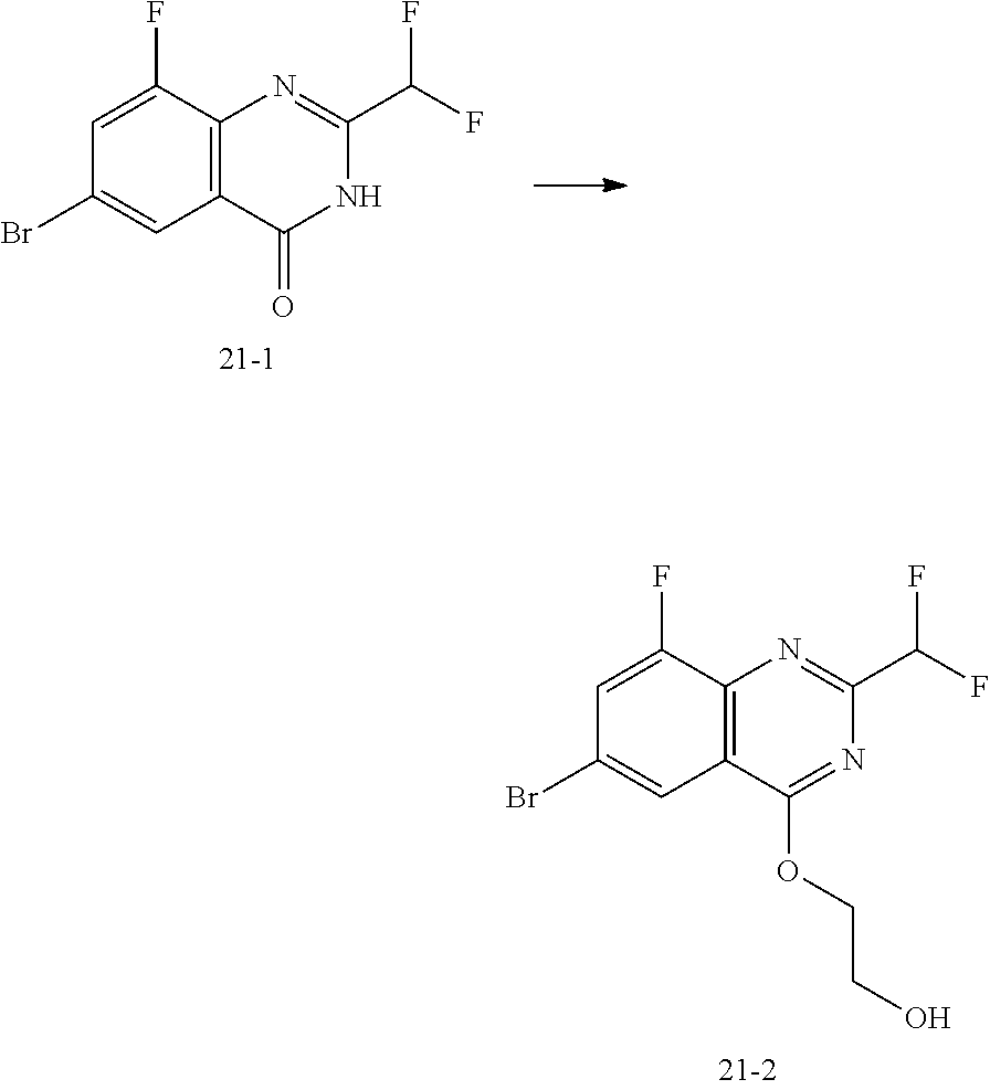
C12=C(C(F)=CC(Br)=C1)N=C(C(F)F)NC2=O.C12=C(C(F)=CC(Br)=C1)N=C(C(F)F)N=C2OCCO
